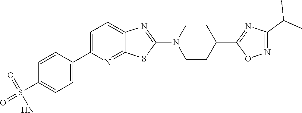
C1=C(C2=CC=C(S(=O)(=O)NC)C=C2)N=C2C(=C1)N=C(N1CCC(C3=NC(C(C)C)=NO3)CC1)S2
